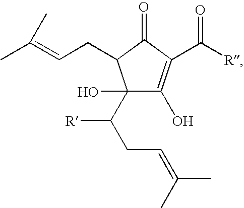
C1(O)(C(CC=C(C)C)[R])C(O)=C(C([R])=O)C(=O)C1CC=C(C)C
